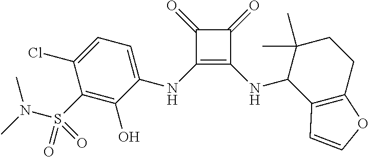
C1(=O)C(=O)C(NC2=CC=C(Cl)C(S(N(C)C)(=O)=O)=C2O)=C1NC1C2=C(CCC1(C)C)OC=C2
